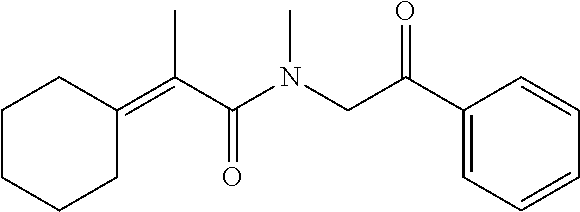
C1CCCC(=C(C(=O)N(CC(C2=CC=CC=C2)=O)C)C)C1
